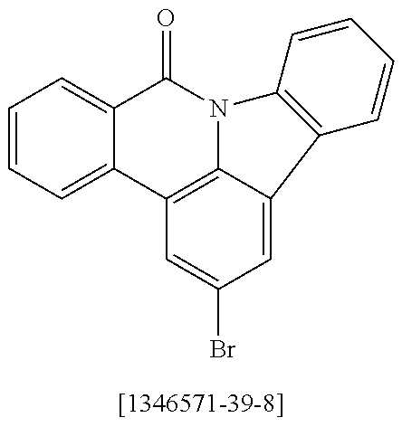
C1=CC=C2C(=C1)C(=O)N1C3=C2C=C(Br)C=C3C2=C1C=CC=C2
